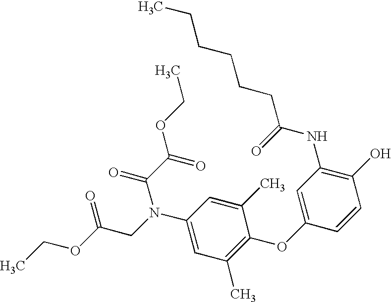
C1(O)=C(NC(=O)CCCCCC)C=C(OC2=C(C)C=C(N(CC(=O)OCC)C(C(=O)OCC)=O)C=C2C)C=C1
